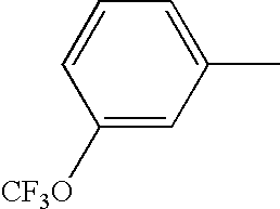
C1([CF3O])=CC(C)=CC=C1
